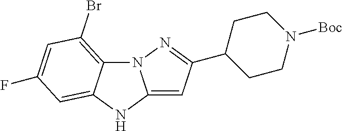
N12C3=C(Br)C=C(F)C=C3NC1=CC(C1CCN([Boc])CC1)=N2
